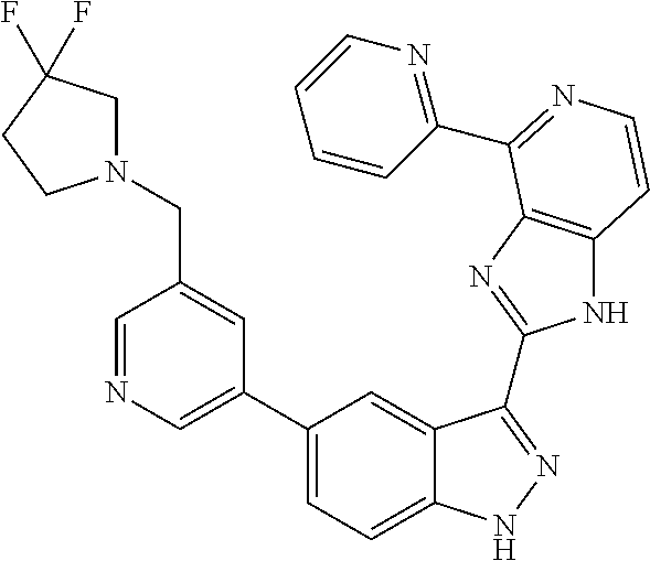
C1(C2=CN=CC(CN3CC(F)(F)CC3)=C2)=CC=C2C(=C1)C(C1=NC3=C(N1)C=CN=C3C1=NC=CC=C1)=NN2
